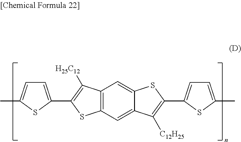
C1=C(C2=C([H25C12])C3=C(S2)C=C2C(=C3)SC(C3=CC=C(C)S3)=C2[C12H25])SC(C)=C1
